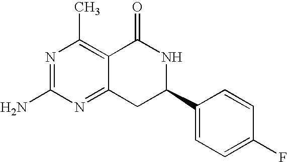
C12=NC(N)=NC(C)=C1C(=O)NC(C1=CC=C(F)C=C1)C2
